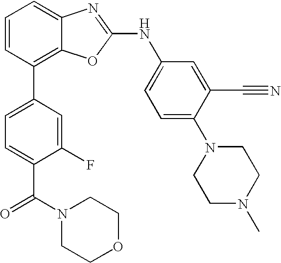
C1=CC(C2=CC=C(C(=O)N3CCOCC3)C(F)=C2)=C2C(=C1)N=C(NC1=CC=C(N3CCN(C)CC3)C(C#N)=C1)O2
